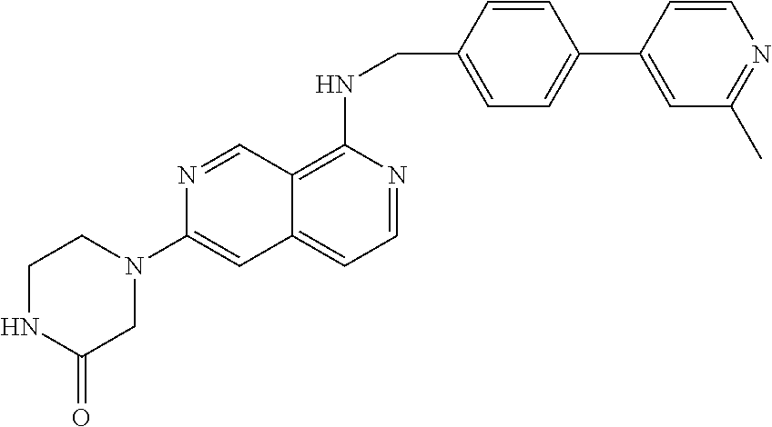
N1(C2=CC3=CC=NC(NCC4=CC=C(C5=CC(C)=NC=C5)C=C4)=C3C=N2)CCNC(=O)C1
